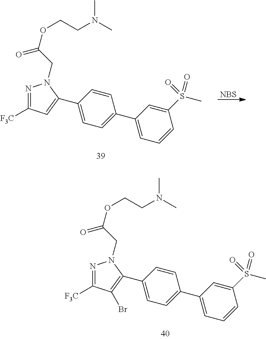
C1(C2=CC([F3C])=NN2CC(OCCN(C)C)=O)=CC=C(C2=CC=CC(S(C)(=O)=O)=C2)C=C1.[NBS].C1(C2=C(Br)C([F3C])=NN2CC(OCCN(C)C)=O)=CC=C(C2=CC=CC(S(C)(=O)=O)=C2)C=C1
